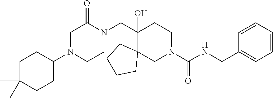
C1(N2CCN(CC3(O)C4(CN(C(NCC5=CC=CC=C5)=O)CC3)CCCC4)C(=O)C2)CCC(C)(C)CC1
